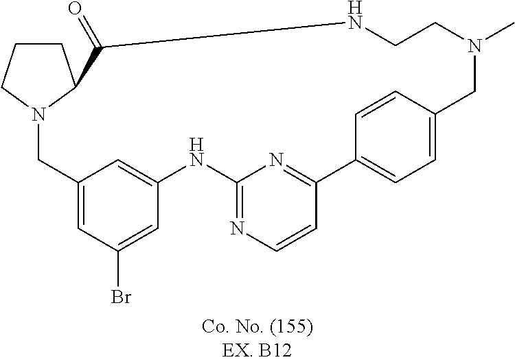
N12CC3=CC(Br)=CC(=C3)NC3=NC=CC(=N3)C3=CC=C(C=C3)CN(C)CCNC(=O)C1CCC2
